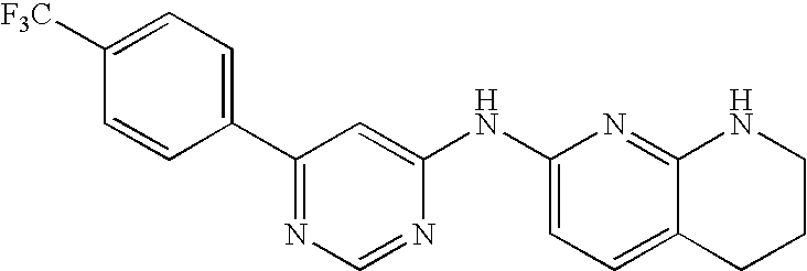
[F3C]C1=CC=C(C2=NC=NC(NC3=CC=C4C(=N3)NCCC4)=C2)C=C1
